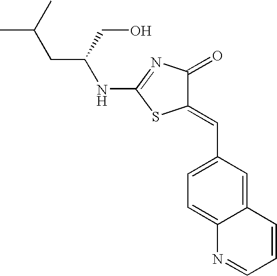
N(C1=NC(=O)C(=CC2=CC=C3C(=C2)C=CC=N3)S1)C(CC(C)C)CO
